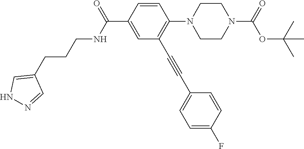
C1=CC(C(=O)NCCCC2=CNN=C2)=CC(C#CC2=CC=C(F)C=C2)=C1N1CCN(C(=O)OC(C)(C)C)CC1
